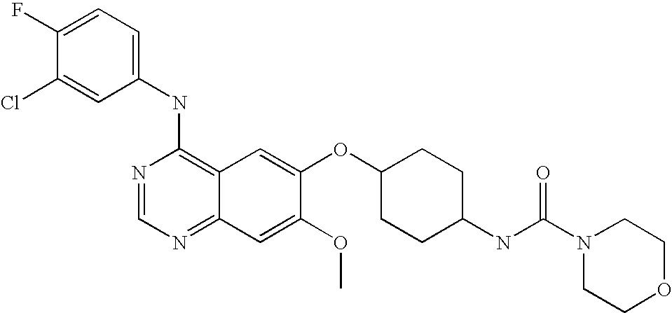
C1=C(Cl)C(F)=CC=C1NC1=C2C(=NC=N1)C=C(OC)C(OC1CCC(NC(N3CCOCC3)=O)CC1)=C2
